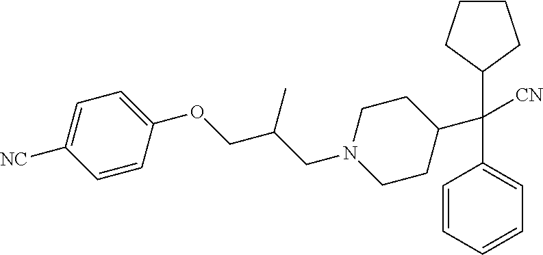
C(C1=CC=CC=C1)(C1CCN(CC(COC2=CC=C([NC])C=C2)C)CC1)([CN])C1CCCC1
